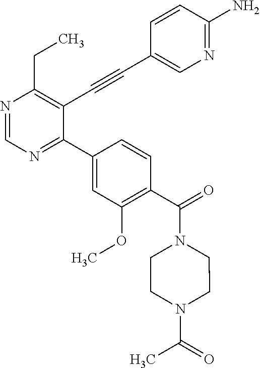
N1=CN=C(C2=CC(OC)=C(C(=O)N3CCN(C(C)=O)CC3)C=C2)C(C#CC2=CN=C(N)C=C2)=C1CC
